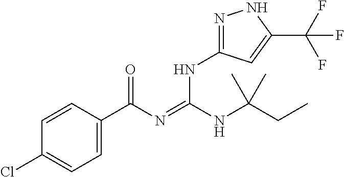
C1=CC(C(N=C(NC(CC)(C)C)NC2=NNC(C(F)(F)F)=C2)=O)=CC=C1Cl
